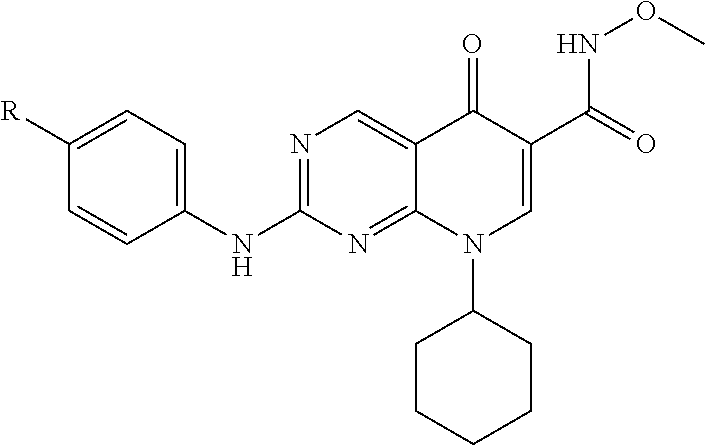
N1=C(NC2=CC=C([R])C=C2)N=C2C(=C1)C(=O)C(C(=O)NOC)=CN2C1CCCCC1
